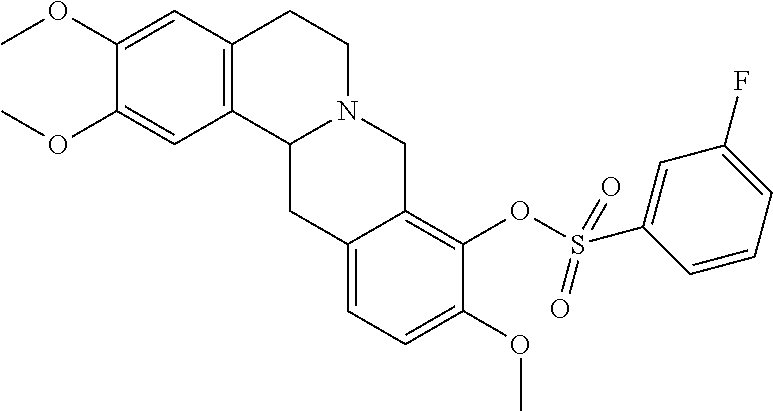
C1(OC)=CC2=C(C=C1OC)CCN1C2CC2=CC=C(OC)C(OS(C3=CC(F)=CC=C3)(=O)=O)=C2C1
